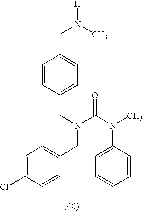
C1=CC(CN(CC2=CC=C(Cl)C=C2)C(=O)N(C2=CC=CC=C2)C)=CC=C1CN(C)[H]
